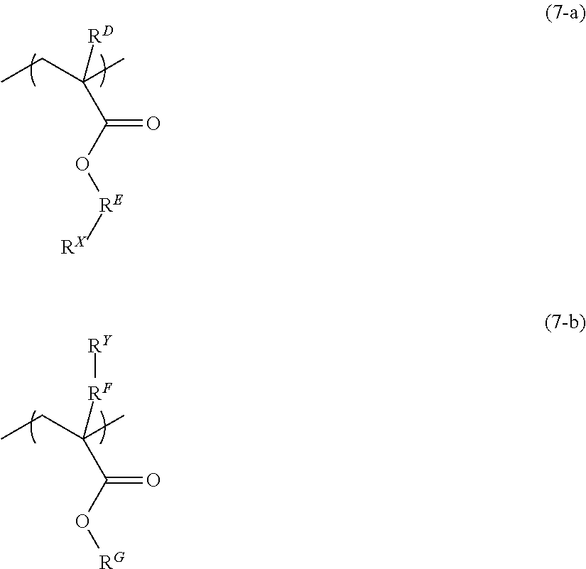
CCC(C)([RD])C(O[RE][RX])=O.CCC(C)([RF][RY])C(O[RG])=O
